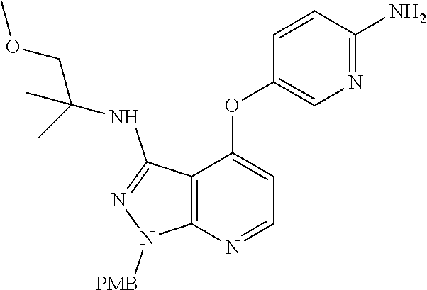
C12=C(N=CC=C1OC1=CN=C(N)C=C1)N([PMB])N=C2NC(C)(COC)C
